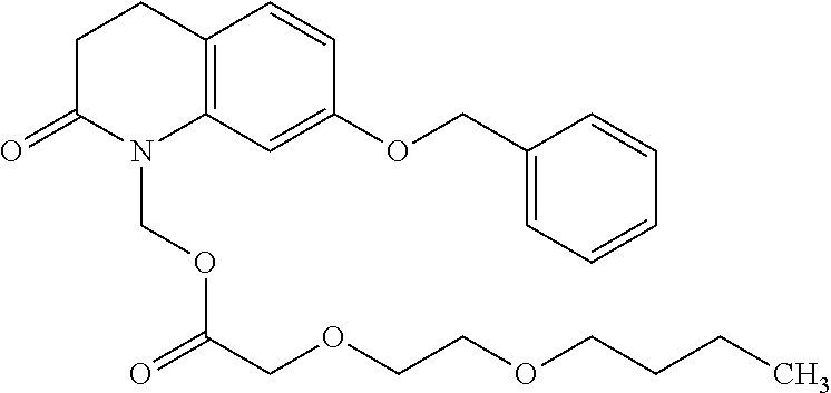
C12=C(C=C(OCC3=CC=CC=C3)C=C1)N(COC(COCCOCCCC)=O)C(=O)CC2
